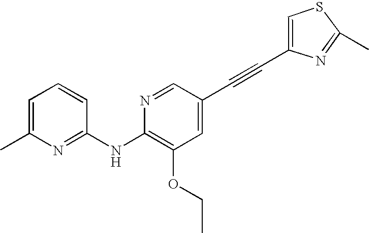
C1(C)=CC=CC(NC2=C(OCC)C=C(C#CC3=CSC(C)=N3)C=N2)=N1
